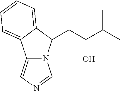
C12=CN=CN1C(CC(C(C)C)O)C1=CC=CC=C21
